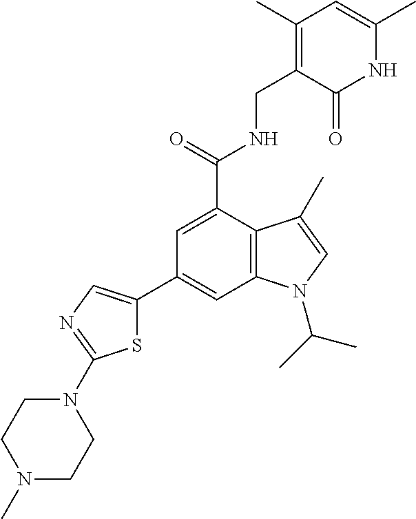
S1C(C2=CC3=C(C(C(NCC4=C(C)C=C(C)NC4=O)=O)=C2)C(C)=CN3C(C)C)=CN=C1N1CCN(C)CC1
